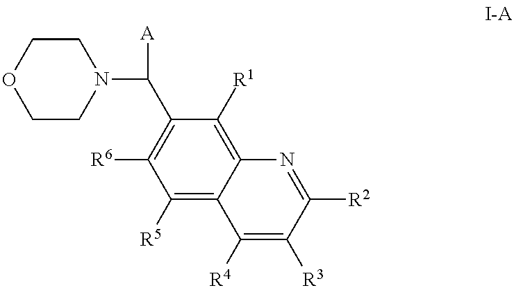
C12=C([R1])C(C(N3CCOCC3)[A])=C([R6])C([R5])=C1C([R4])=C([R3])C([R2])=N2
